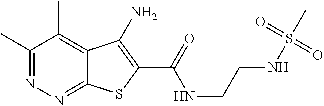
C1(C)=NN=C2C(=C1C)C(N)=C(C(=O)NCCNS(C)(=O)=O)S2
